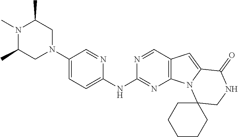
N1(C2=CC=C(NC3=NC4=C(C=N3)C=C3N4C4(CNC3=O)CCCCC4)N=C2)CC(C)N(C)C(C)C1
